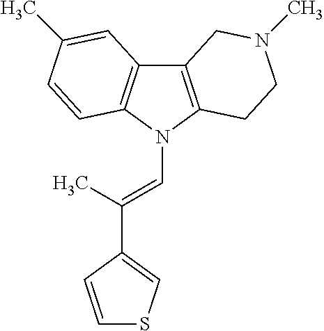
C12=C(N(C=C(C)C3=CSC=C3)C3=C1C=C(C)C=C3)CCN(C)C2
